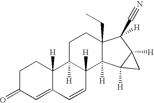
C1C2([H])C([H])(C3([H])C(CC)(C1)C(C#N)([H])C1([H])C3([H])C1)C=CC1=CC(=O)CCC21[H]
